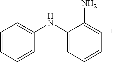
C1=CC=CC(NC2=CC=CC=C2N)=C1
